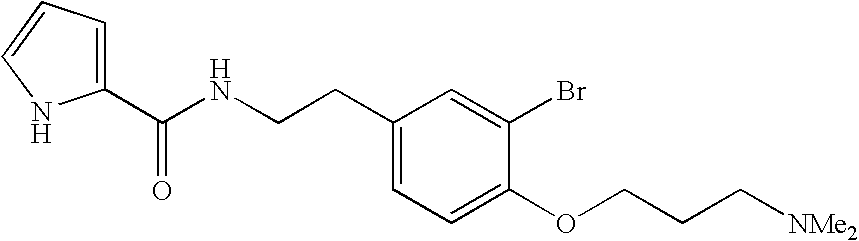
C1(C(NCCC2=CC=C(OCCC[NMe2])C(Br)=C2)=O)=CC=CN1
